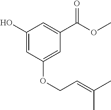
C1(O)=CC(OCC=C(C)C)=CC(C(OC)=O)=C1
